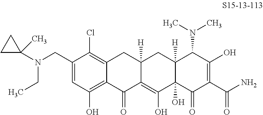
C12=C(Cl)C(CN(C3(C)CC3)CC)=CC(O)=C1C(=O)C1=C(O)C3(O)C([H])(CC1([H])C2)C(N(C)C)C(O)=C(C(N)=O)C3=O
